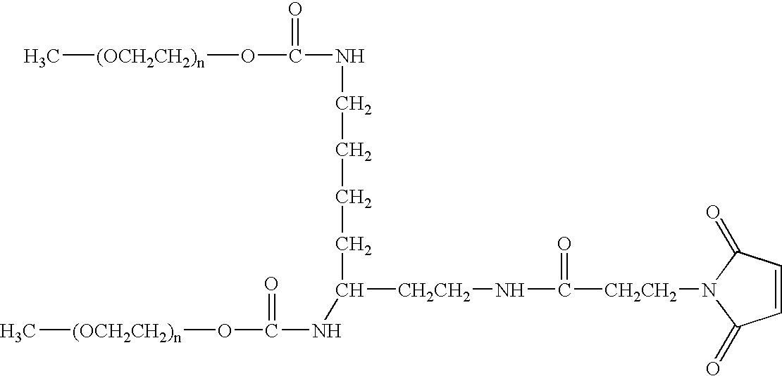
C([CH2CH2]NC([CH2CH2]N1C(=O)C=CC1=O)=O)(CCCCNC(=O)O[(OCH2CH2)n]C)NC(=O)O[(OCH2CH2)n]C
